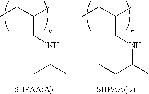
CCC(C)CNC(C)C.CCC(C)CNC(CC)C.[SHPAA(A)].[SHPAA(B)]
